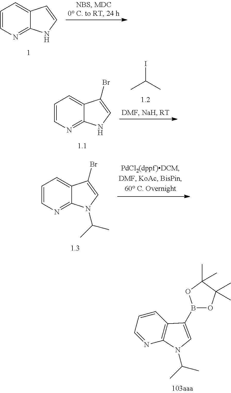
C1=CN=C2C(=C1)C=CN2.C1=CN=C2C(=C1)C(Br)=CN2.IC(C)C.C1=CN=C2C(=C1)C(Br)=CN2C(C)C.C1=CC=NC2=C1C(B1OC(C)(C)C(C)(C)O1)=CN2C(C)C
